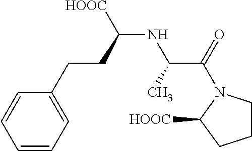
C1=CC=C(CCC(NC(C(=O)N2CCCC2[HOOC])C)[HOOC])C=C1
